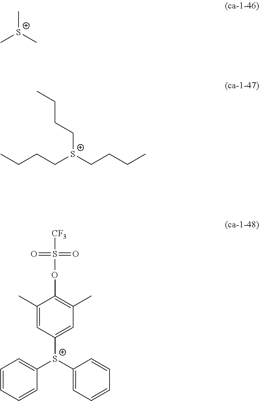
C1(C)=CC([S+](C2=CC=CC=C2)C2=CC=CC=C2)=CC(C)=C1OS(=O)(=O)[CF3].C[S+](C)C.C([S+](CCCC)CCCC)CCC
